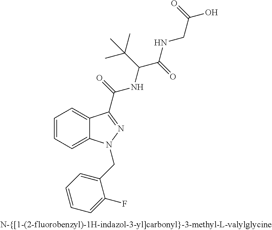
C1=CC=C2C(=C1)C(C(=O)NC(C(NCC(O)=O)=O)C(C)(C)C)=NN2CC1=CC=CC=C1F
